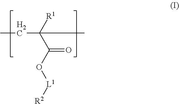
C(C([R1])(C(O[L1][R2])=O)C)C
